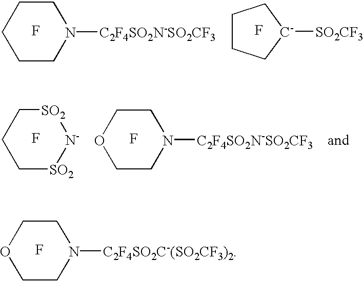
C1CCCCN1[C2F4SO2N-SO2CF3].F.C1CC[C-]([SO2CF3])C1.F.C1CC[SO2][N-][SO2]1.F.C1COCCN1[C2F4SO2N-SO2CF3].F.C1COCCN1[C2F4SO2C-(SO2CF3)2].F
